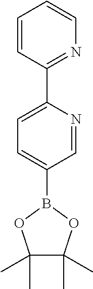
C1=CC(C2=CC=C(B3OC(C)(C)C(C)(C)O3)C=N2)=NC=C1
